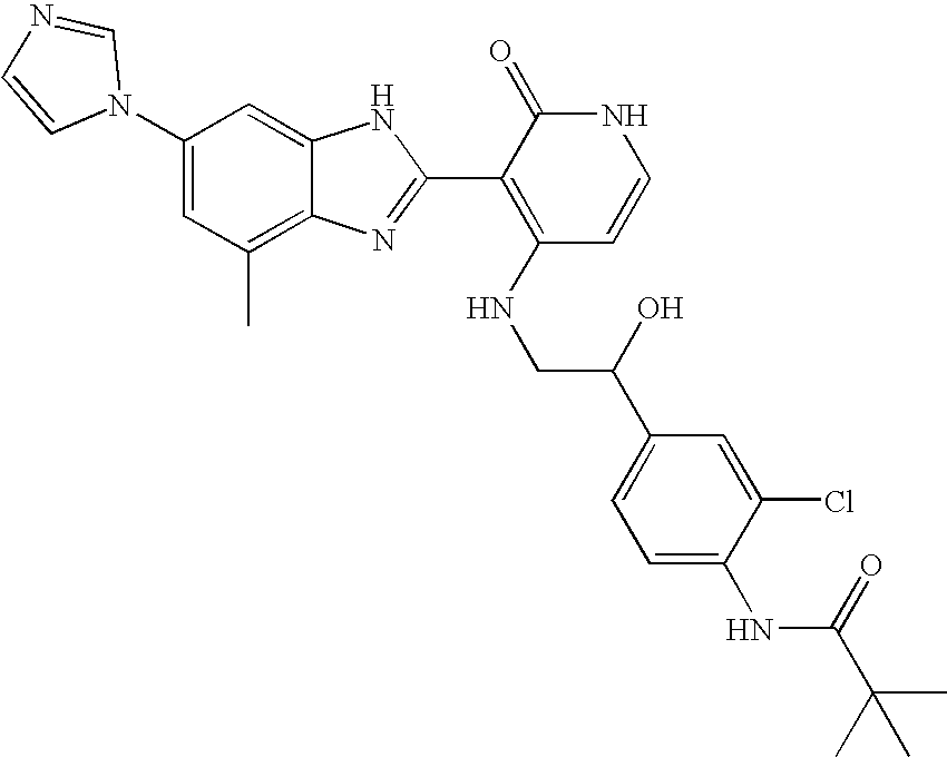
C1(C)=C2C(=CC(N3C=NC=C3)=C1)NC(C1=C(NCC(C3=CC=C(NC(C(C)(C)C)=O)C(Cl)=C3)O)C=CNC1=O)=N2
